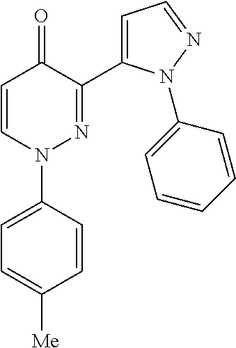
C1=CN(C2=CC=C([Me])C=C2)N=C(C2=CC=NN2C2=CC=CC=C2)C1=O
